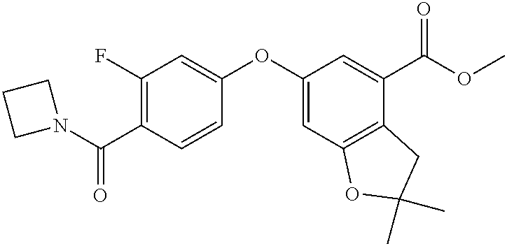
C1(OC2=CC(F)=C(C(N3CCC3)=O)C=C2)=CC2=C(C(C(OC)=O)=C1)CC(C)(C)O2
